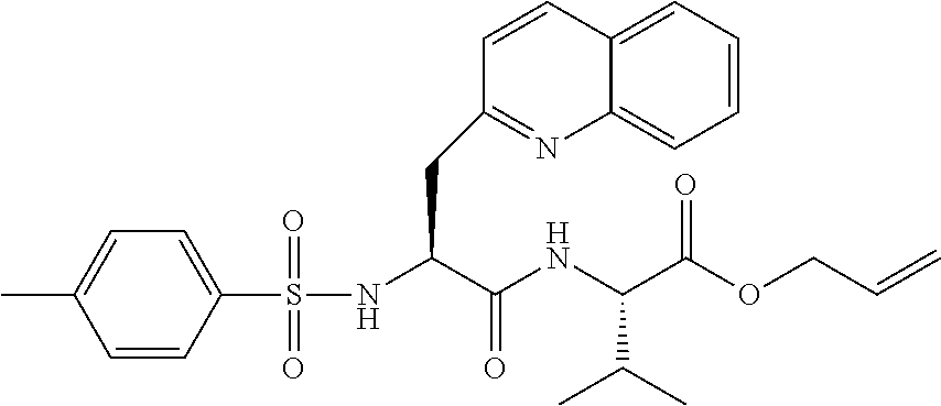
N(C(C(NC(C(=O)OCC=C)C(C)C)=O)CC1=NC2=CC=CC=C2C=C1)S(=O)(=O)C1=CC=C(C)C=C1
